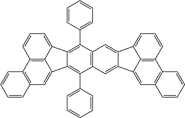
C12=C3C(=CC=C1)C1=C(C4=CC=CC=C4)C4=C(C(C5=CC=CC=C5)=C1C3=CC1=C2C=CC=C1)C=C1C(=C4)C2=CC=CC3=C2C1=CC1=C3C=CC=C1
